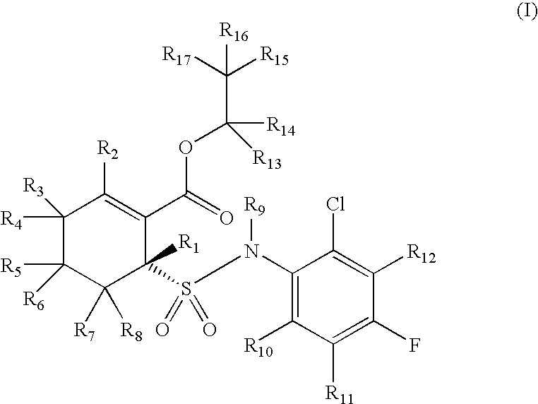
C1([R4])([R3])C([R5])([R6])C([R7])([R8])C([R1])(S(N([R9])C2=C([R10])C([R11])=C(F)C([R12])=C2Cl)(=O)=O)C(C(=O)OC(C([R15])([R17])[R16])([R14])[R13])=C1[R2]
